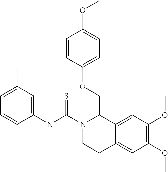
N(C1=CC(C)=CC=C1)C(N1CCC2=CC(OC)=C(OC)C=C2C1COC1=CC=C(OC)C=C1)=S
